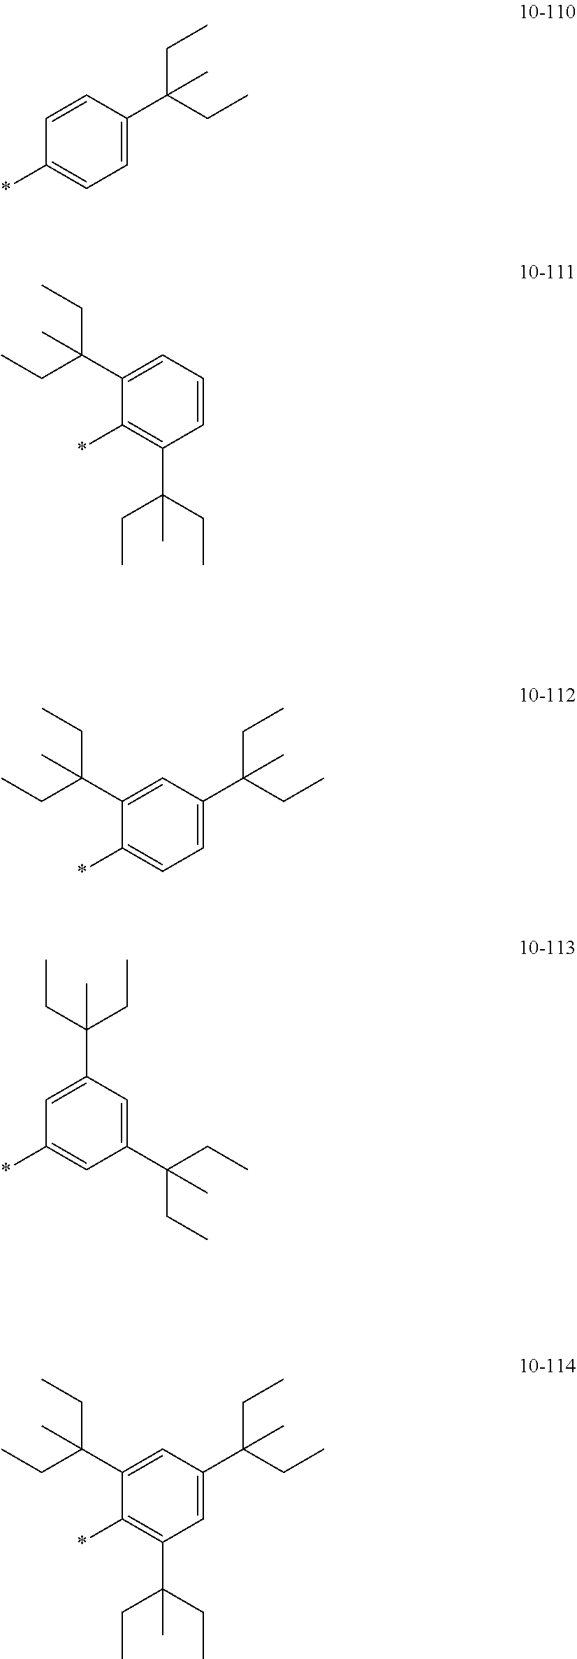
C1(C(CC)(CC)C)=CC=CC(C(CC)(CC)C)=C1*.C1=CC(C(CC)(CC)C)=CC=C1*.C1(*)=CC=C(C(CC)(CC)C)C=C1C(CC)(CC)C.C1=C(C(CC)(CC)C)C=C(C(CC)(CC)C)C=C1*.C1(*)=C(C(CC)(CC)C)C=C(C(CC)(CC)C)C=C1C(CC)(CC)C
